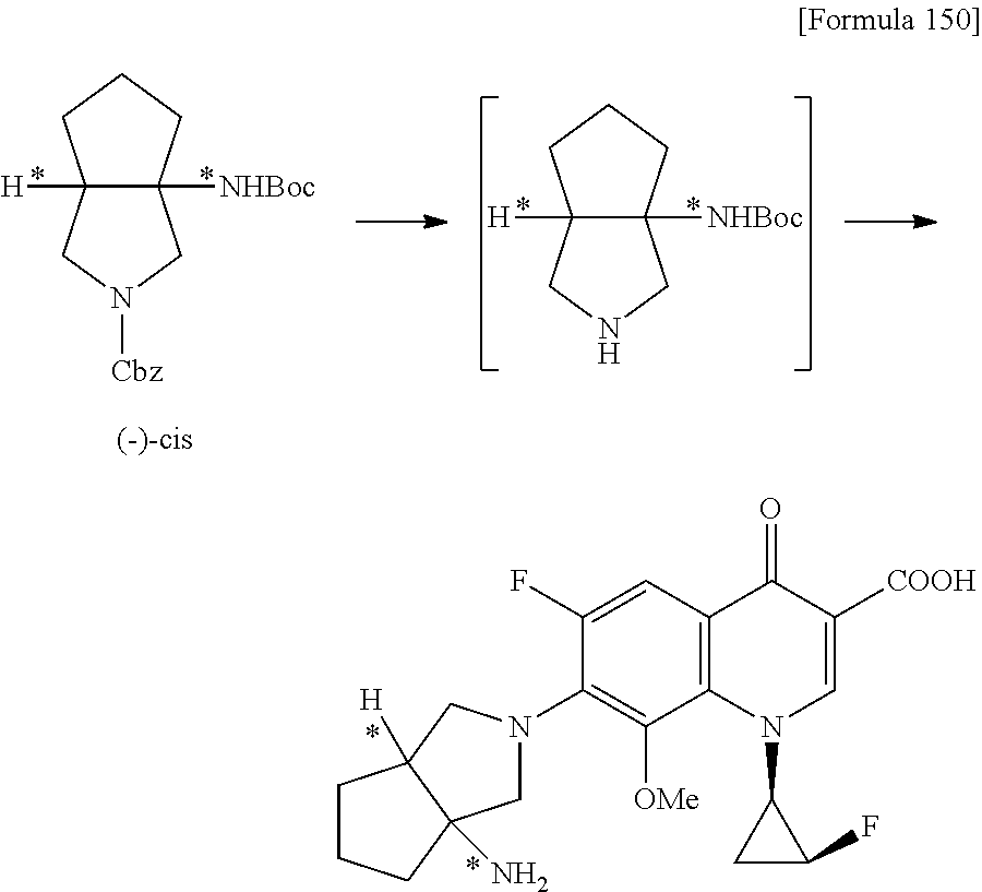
C12([H])C([NHBoc])(CCC1)CNC2.C12([H])C([NHBoc])(CCC1)CN([Cbz])C2.C1(F)=CC2=C(C([OMe])=C1N1CC3(N)C([H])(C1)CCC3)N(C1CC1F)C=C([COOH])C2=O
